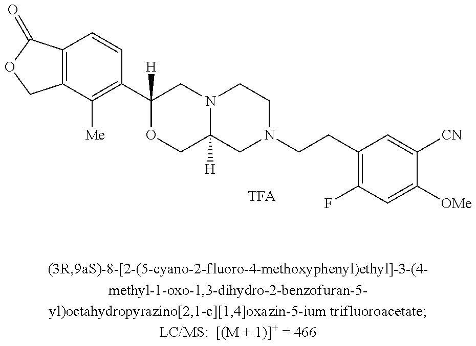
C12=C(C=CC(C3([H])OCC4([H])N(C3)CCN(CCC3=C(F)C=C([OMe])C([CN])=C3)C4)=C1[Me])C(=O)OC2.[TFA]
